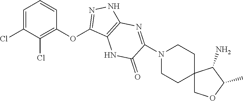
C1=C(Cl)C(Cl)=C(OC2=NNC3=C2NC(=O)C(N2CCC4(CC2)COC(C)C4N)=N3)C=C1
